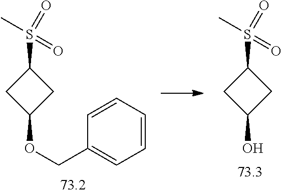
S(C1CC(O)C1)(C)(=O)=O.S(C1CC(OCC2=CC=CC=C2)C1)(C)(=O)=O
